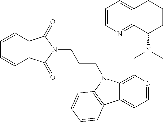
C1=CN=C2C(=C1)CCCC2N(CC1=C2C(=CC=N1)C1=C(N2CCCN2C(=O)C3=C(C2=O)C=CC=C3)C=CC=C1)C
